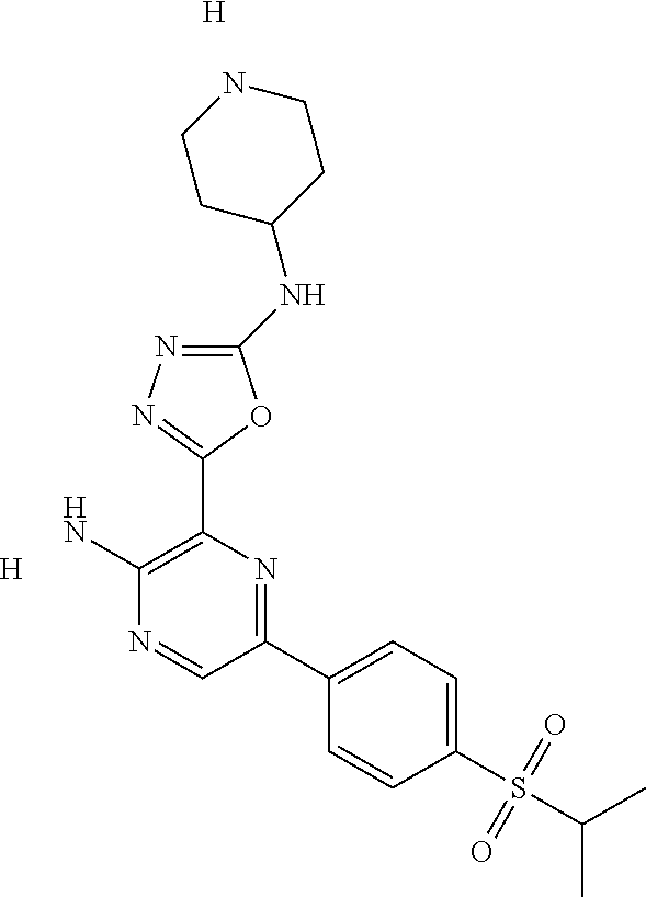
NC1=C(C2=NN=C(NC3CCNCC3)O2)N=C(C2=CC=C(S(=O)(=O)C(C)C)C=C2)C=N1.[H].[H]
